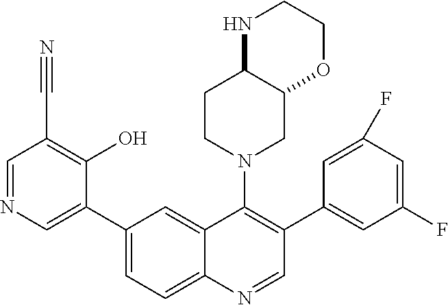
C1(C2=CC=C3C(=C2)C(N2CC4C(CC2)NCCO4)=C(C2=CC(F)=CC(F)=C2)C=N3)=CN=CC(C#N)=C1O
